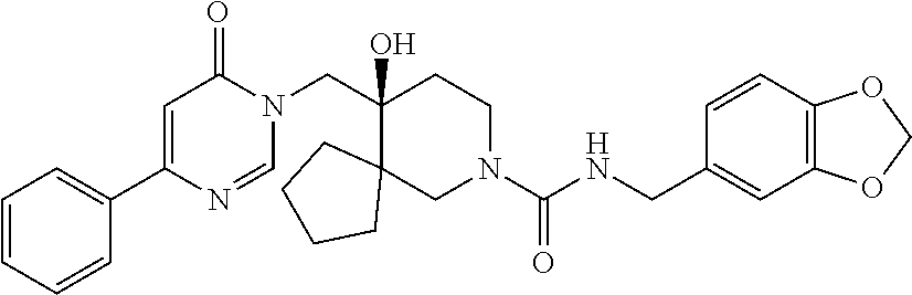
N(C(N1CCC(CN2C(=O)C=C(C3=CC=CC=C3)N=C2)(O)C2(C1)CCCC2)=O)CC1=CC2=C(C=C1)OCO2
